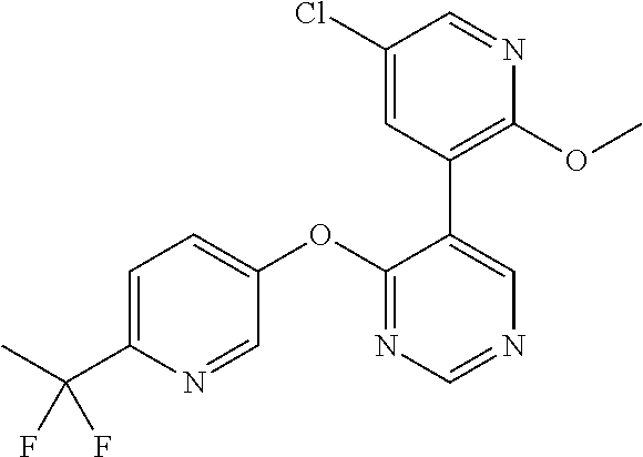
C1(OC2=CC=C(C(C)(F)F)N=C2)=NC=NC=C1C1=C(OC)N=CC(Cl)=C1
